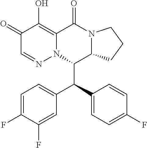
C1(=O)C=NN2C(=C1O)C(=O)N1C(C2C(C2=CC=C(F)C=C2)C2=CC=C(F)C(F)=C2)CCC1
